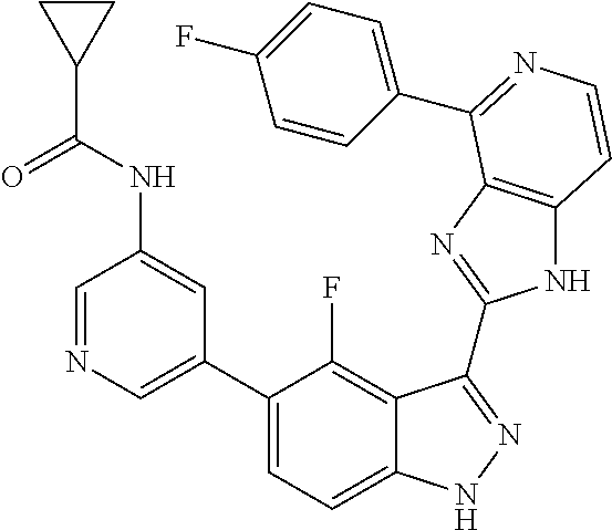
C1=C(C2=CC=C3C(=C2F)C(C2=NC4=C(N2)C=CN=C4C2=CC=C(F)C=C2)=NN3)C=C(NC(C2CC2)=O)C=N1
